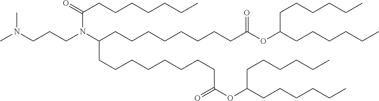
CN(CCCN(C(CCCCCCCCC(OC(CCCCCC)CCCCCC)=O)CCCCCCCCC(=O)OC(CCCCCC)CCCCCC)C(CCCCCCC)=O)C
